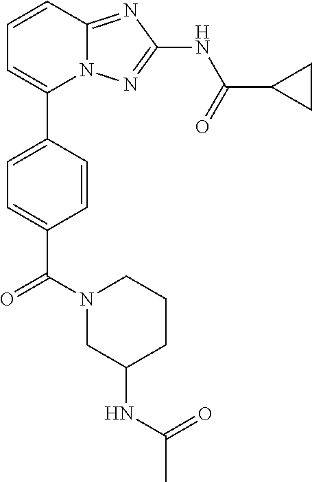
C1=CC2=NC(NC(=O)C3CC3)=NN2C(C2=CC=C(C(N3CC(NC(C)=O)CCC3)=O)C=C2)=C1
